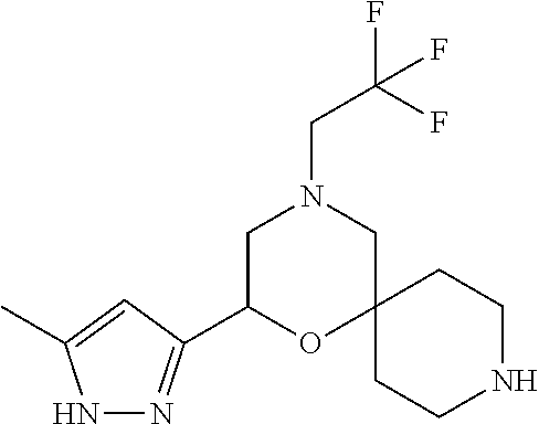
C1(C2=NNC(C)=C2)OC2(CN(CC(F)(F)F)C1)CCNCC2
